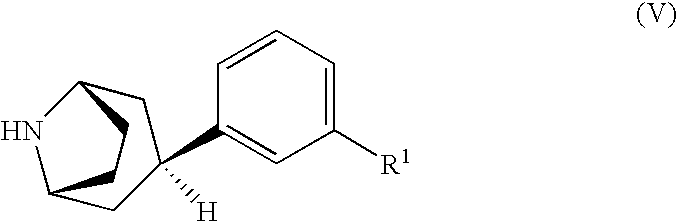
C1([R1])=CC=CC(C2([H])CC3NC(C2)CC3)=C1
